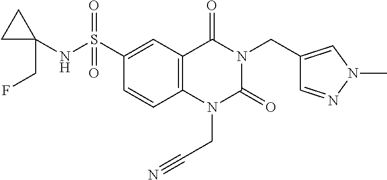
C1=CC2=C(C=C1S(NC1(CF)CC1)(=O)=O)C(=O)N(CC1=CN(C)N=C1)C(=O)N2CC#N
